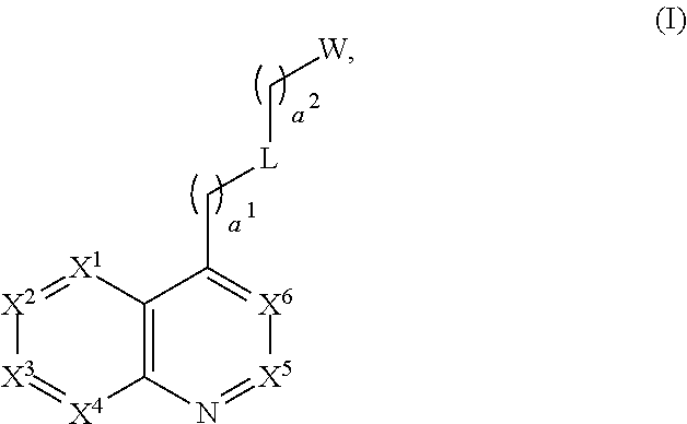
[X2]1=[X1]C2=C([X4]=[X3]1)N=[X5][X6]=C2C[L]C[W]
